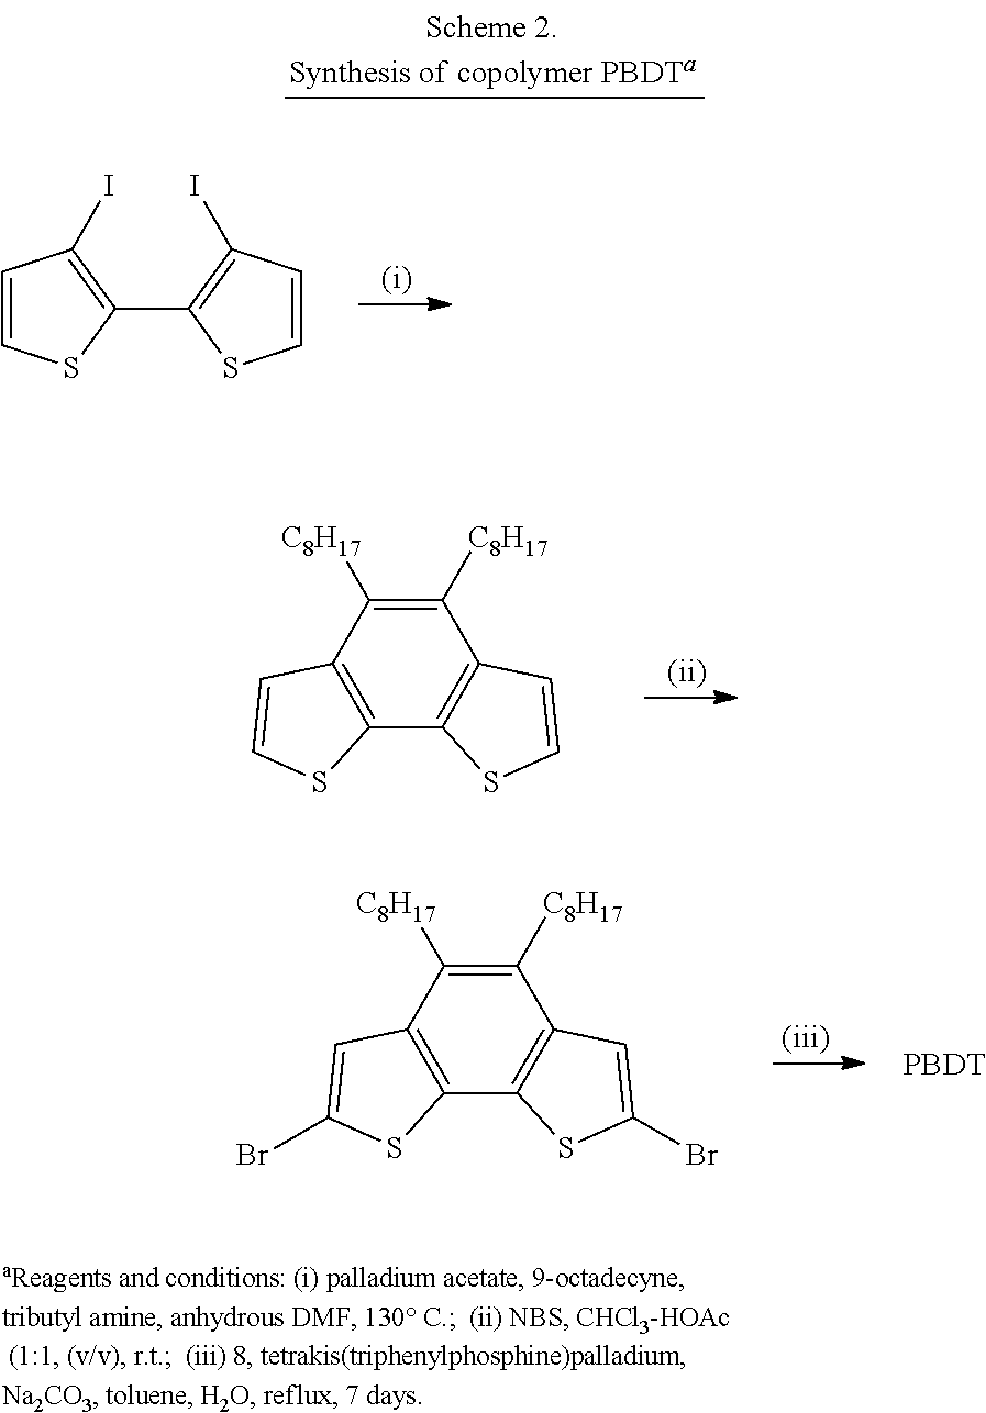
C1(C2=C(I)C=CS2)=C(I)C=CS1.C1([C8H17])=C([C8H17])C2=C(C3=C1C=CS3)SC=C2.C1([C8H17])=C([C8H17])C2=C(C3=C1C=C(Br)S3)SC(Br)=C2.[PBDT]
